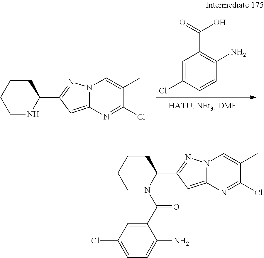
C1=C(Cl)C=CC(N)=C1C(=O)O.N1C(C2=NN3C(=C2)N=C(Cl)C(C)=C3)CCCC1.C1(C(N2C(C3=NN4C(=C3)N=C(Cl)C(C)=C4)CCCC2)=O)=CC(Cl)=CC=C1N
